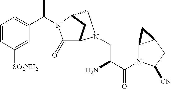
C1=CC([SO2NH2])=CC(C(C)N2C(=O)C3CC2CN3CC(N)C(N2C3C(CC2[CN])C3)=O)=C1
